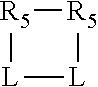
[L]1[L][R5][R5]1
